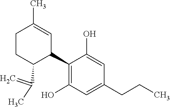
C1(O)=C(C2C(C(=C)C)CCC(C)=C2)C(O)=CC(CCC)=C1
